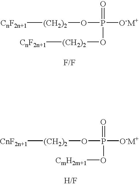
O=P([O-M+])(O[(CH2)2][CnF2n+1])O[(CH2)2][CnF2n+1].O=P([O-M+])(O[(CH2)2][CnF2n+1])O[CmH2m+1]
